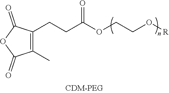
C1(CCC(OCCO[R])=O)=C(C)C(=O)OC1=O
